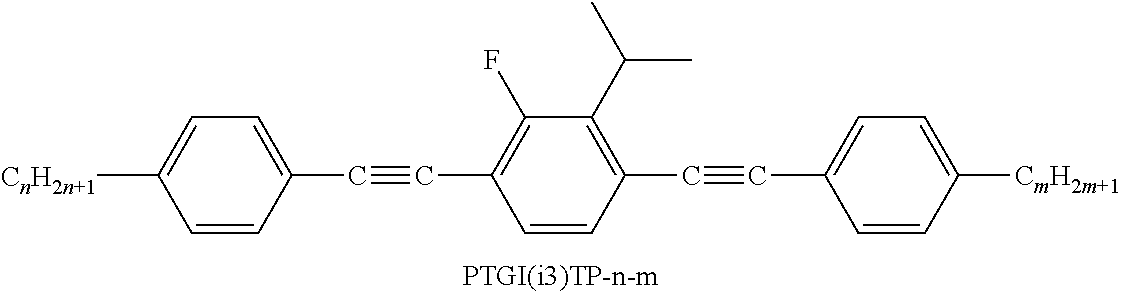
[CnH2n+1]C1=CC=C(C#CC2=C(F)C(C(C)C)=C(C#CC3=CC=C([CmH2m+1])C=C3)C=C2)C=C1
